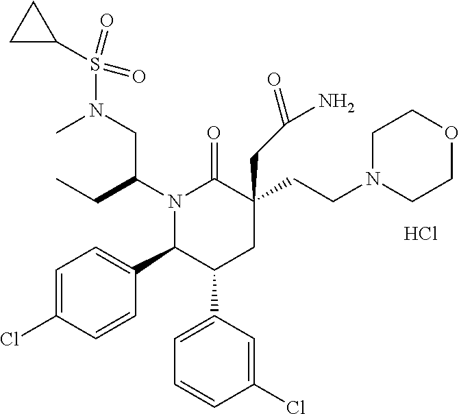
N1(C(CC)CN(C)S(=O)(=O)C2CC2)C(C2=CC=C(Cl)C=C2)C(C2=CC=CC(Cl)=C2)CC(CCN2CCOCC2)(CC(N)=O)C1=O.Cl
